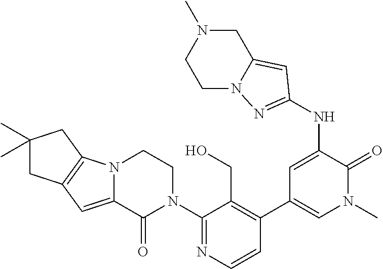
C1(N2CCN3C(=CC4=C3CC(C)(C)C4)C2=O)=NC=CC(C2=CN(C)C(=O)C(NC3=NN4CCN(C)CC4=C3)=C2)=C1CO
